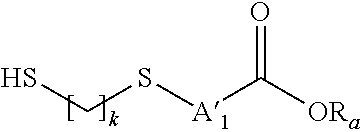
SCS[A1]C([ORa])=O
